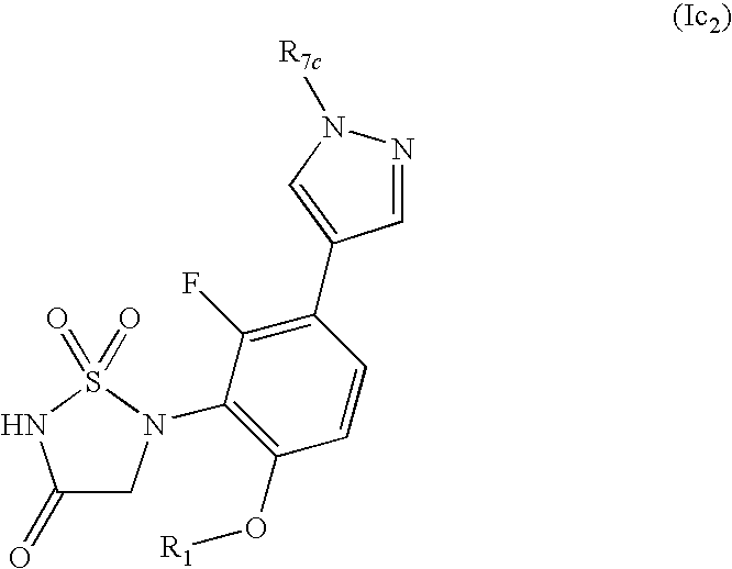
C1(=O)CN(C2=C(O[R1])C=CC(C3=CN([R7c])N=C3)=C2F)S(=O)(=O)N1
